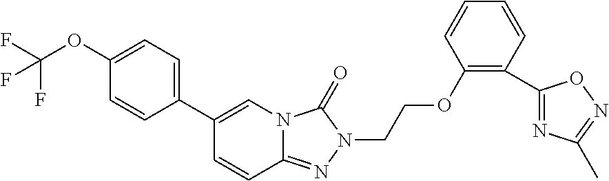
N12C(=NN(CCOC3=C(C4=NC(C)=NO4)C=CC=C3)C1=O)C=CC(C1=CC=C(OC(F)(F)F)C=C1)=C2
